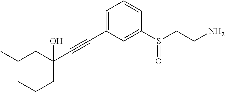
C(#CC1=CC=CC(S(CCN)=O)=C1)C(CCC)(CCC)O
